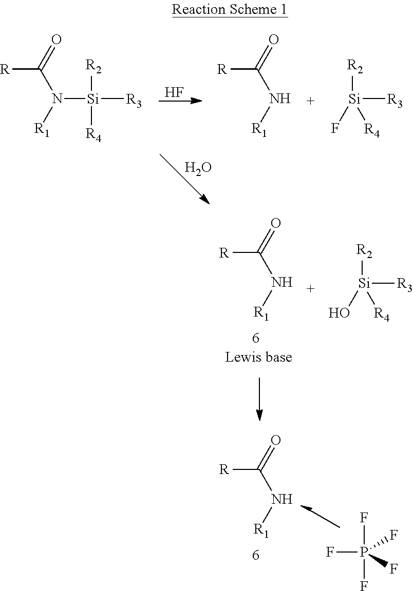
F.O.[R]C(=O)N([R1])[Si]([R3])([R2])[R4].[R]C(=O)N[R1].[Si]([R3])([R2])([R4])F.[R]C(=O)N[R1].[Si]([R3])([R2])([R4])O.[R]C(=O)N[R1].P(F)(F)(F)(F)F
